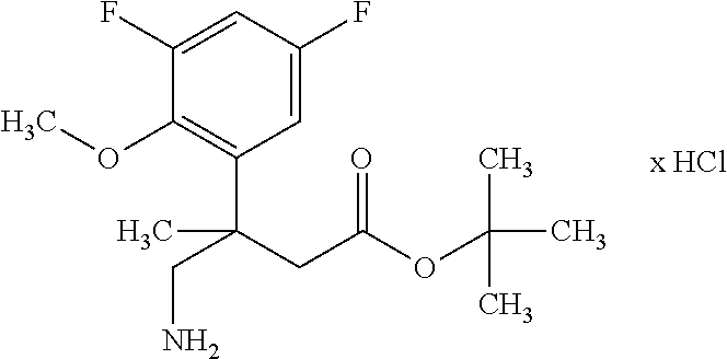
C1(F)=CC(F)=CC(C(CC(OC(C)(C)C)=O)(CN)C)=C1OC
